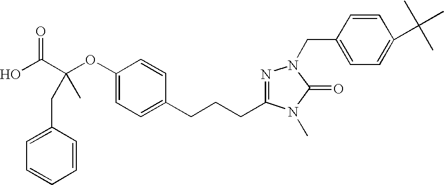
C1(OC(C(O)=O)(CC2=CC=CC=C2)C)=CC=C(CCCC2=NN(CC3=CC=C(C(C)(C)C)C=C3)C(=O)N2C)C=C1
